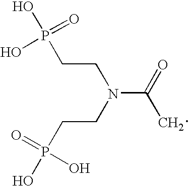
N(C(=O)C)(CCP(O)(=O)O)CCP(O)(=O)O
